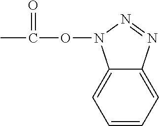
C1=CC=C2C(=C1)N(OC(C)=O)N=N2
